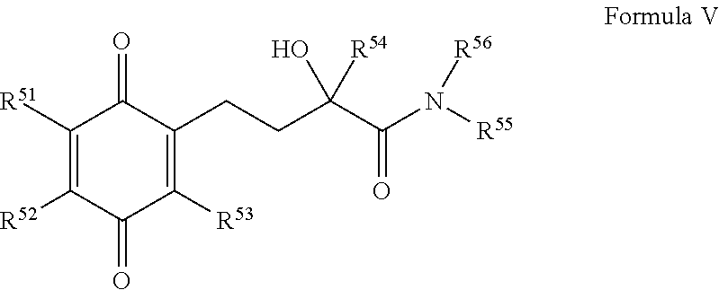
C1([R51])=C([R52])C(=O)C([R53])=C(CCC(C(N([R55])[R56])=O)([R54])O)C1=O
